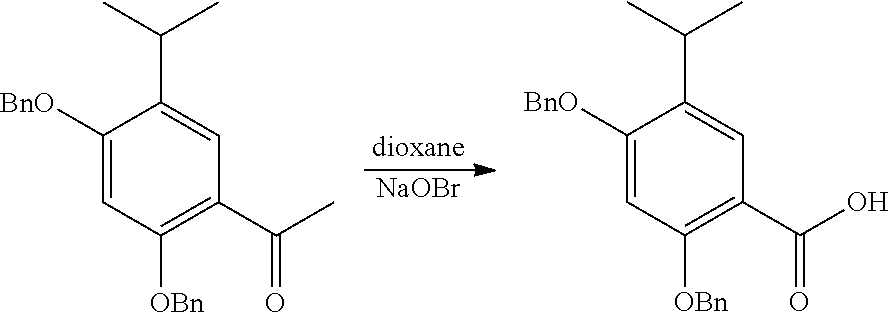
C1([BnO])=CC([OBn])=C(C(C)=O)C=C1C(C)C.[NaOBr].C1([BnO])=CC([OBn])=C(C(O)=O)C=C1C(C)C
